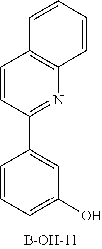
C1(C2=CC(O)=CC=C2)=NC2=C(C=C1)C=CC=C2
